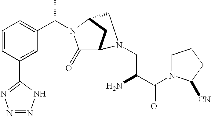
C1=CC(C2=NN=NN2)=CC(C(N2C(=O)C3CC2CN3CC(C(N2CCCC2[CN])=O)N)C)=C1
